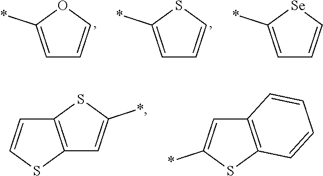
C1=C(*)OC=C1.C1=C(*)SC=C1.C1=C(*)[Se]C=C1.C12=C(SC=C1)C=C(*)S2.C12=C(SC(*)=C1)C=CC=C2
